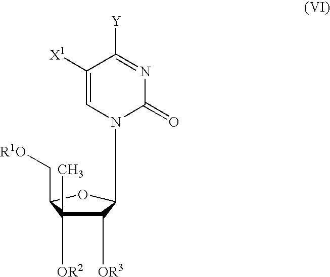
C1([X1])=CN(C2C([OR3])C([OR2])(C)C(C[R1O])O2)C(=O)N=C1[Y]
